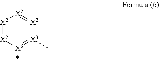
[X3]1(C)=[X3][X2]=[X2][X2]=[X2]1
